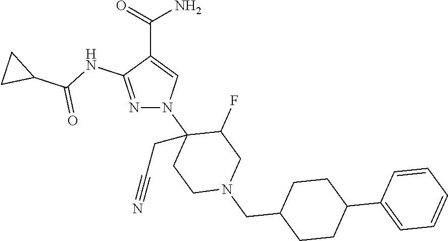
C(C1=CN(C2(CC#N)CCN(CC3CCC(C4=CC=CC=C4)CC3)CC2F)N=C1NC(C1CC1)=O)(=O)N
